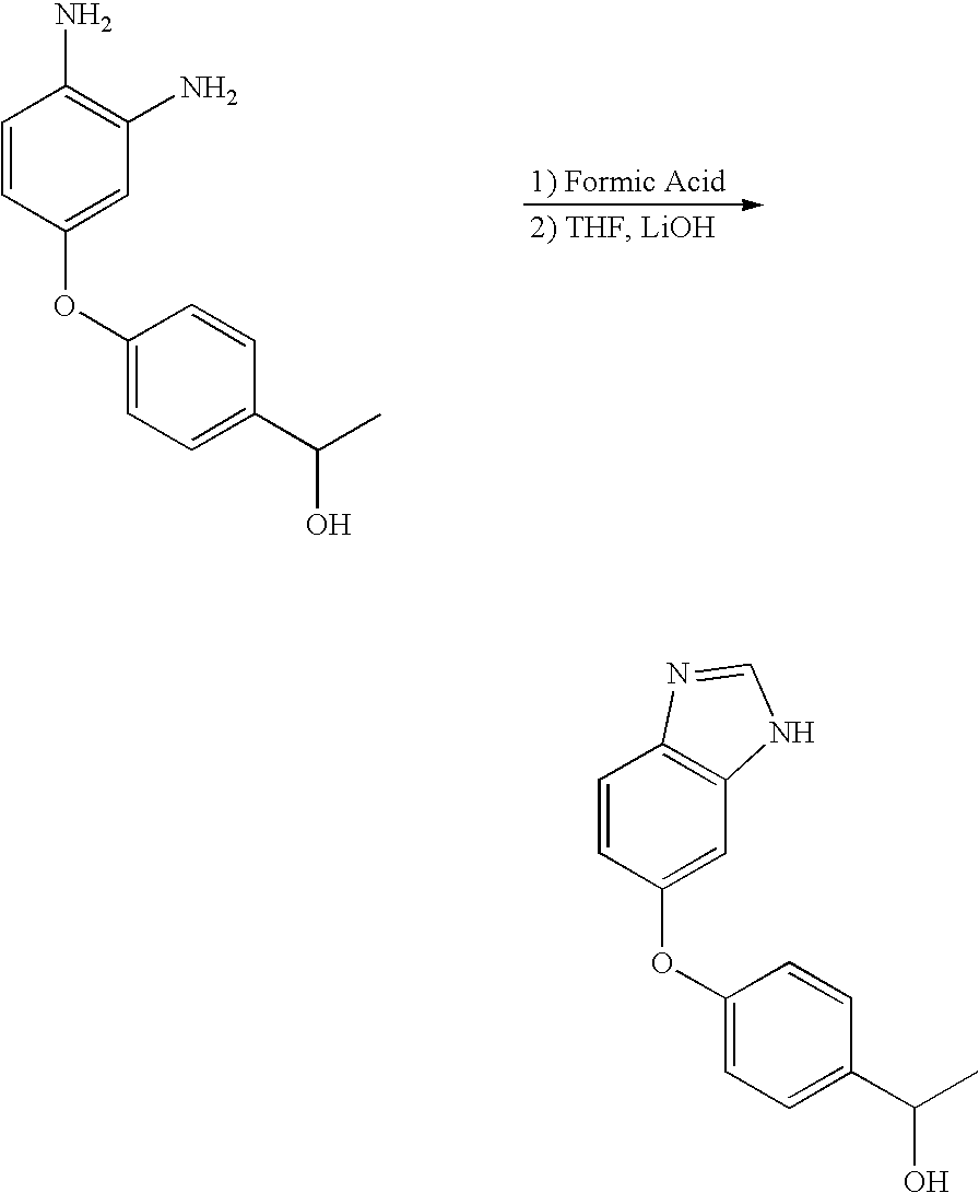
C1=CC(OC2=CC=C(C(O)C)C=C2)=CC(N)=C1N.C1=CC(OC2=CC=C(C(O)C)C=C2)=CC2=C1N=CN2
